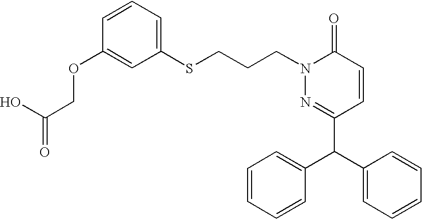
C(CN1C(=O)C=CC(C(C2=CC=CC=C2)C2=CC=CC=C2)=N1)CSC1=CC=CC(OCC(O)=O)=C1
